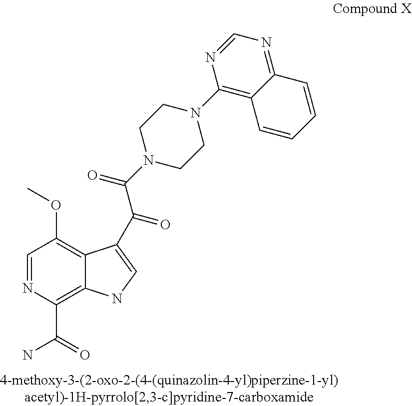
C1=NC(C(=O)N)=C2C(=C1OC)C(C(C(=O)N1CCN(C3=C4C(=NC=N3)C=CC=C4)CC1)=O)=CN2
